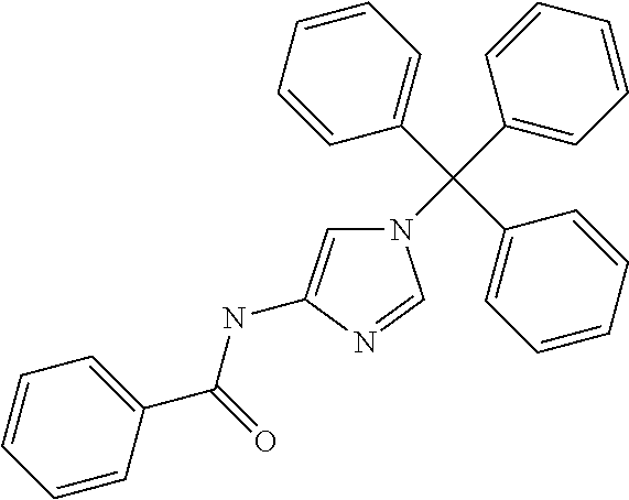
N1(C(C2=CC=CC=C2)(C2=CC=CC=C2)C2=CC=CC=C2)C=C(NC(C2=CC=CC=C2)=O)N=C1
